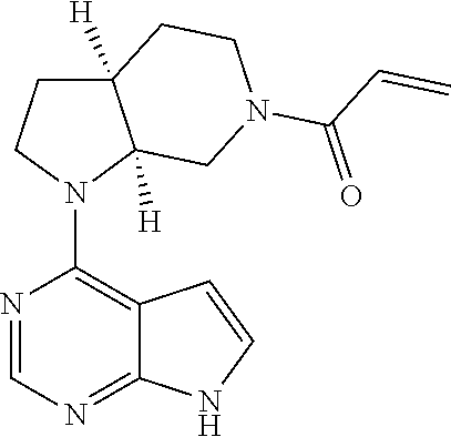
N1(C2=C3C(=NC=N2)NC=C3)C2([H])C([H])(CC1)CCN(C(=O)C=C)C2
